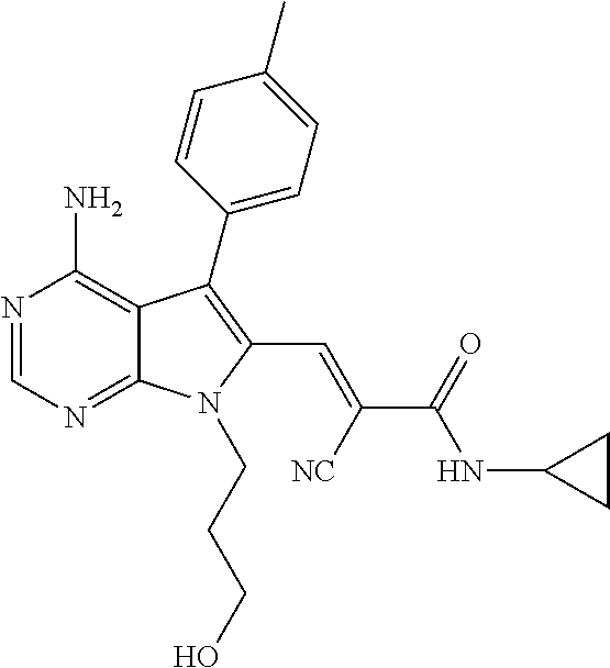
N1=CN=C2C(=C1N)C(C1=CC=C(C)C=C1)=C(C=C(C(NC1CC1)=O)[NC])N2CCCO
